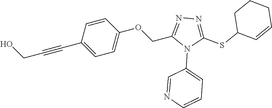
C1=CC(C#CCO)=CC=C1OCC1=NN=C(SC2C=CCCC2)N1C1=CC=CN=C1
